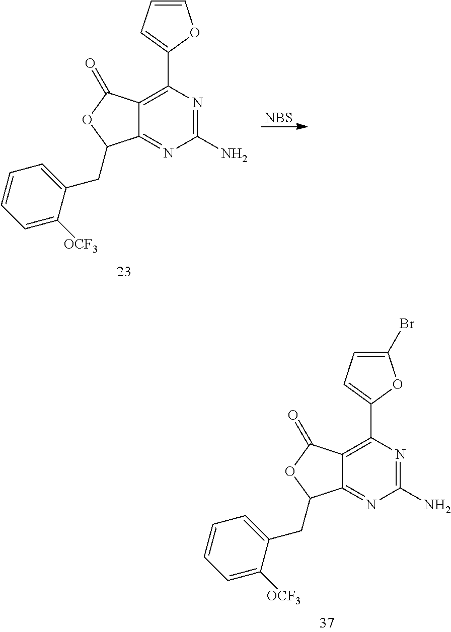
[NBS].C1(C2=C3C(=NC(N)=N2)C(CC2=CC=CC=C2[OCF3])OC3=O)=CC=CO1.C1(C2=C3C(=NC(N)=N2)C(CC2=CC=CC=C2[OCF3])OC3=O)=CC=C(Br)O1
